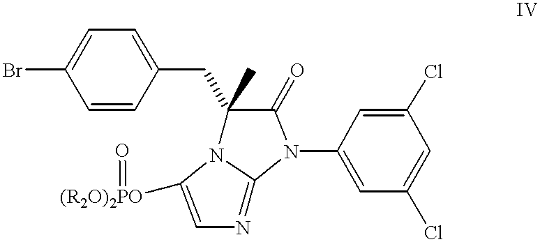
BrC1=CC=C(CC2(C)N3C(=NC=C3[(R2O)2PO]=O)N(C3=CC(Cl)=CC(Cl)=C3)C2=O)C=C1
